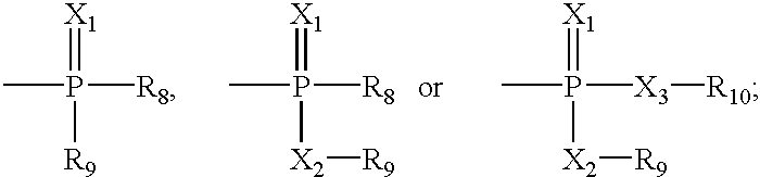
CP([R8])(=[X1])[R9].CP([R8])(=[X1])[X2][R9].CP([X3][R10])(=[X1])[X2][R9]
